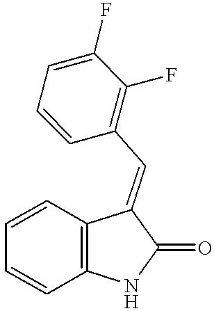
C1(=O)C(=CC2=C(F)C(F)=CC=C2)C2=C(N1)C=CC=C2
